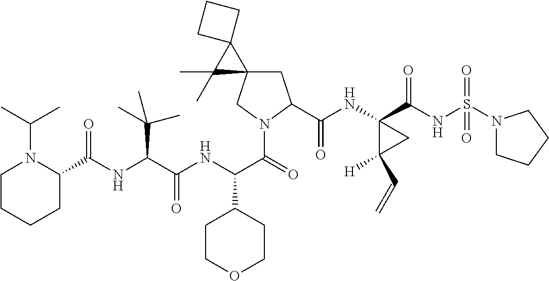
N(C(C(=O)N1CC2(CC1C(NC1(C(NS(N3CCCC3)(=O)=O)=O)C([H])(C=C)C1)=O)C(C)(C)C21CCC1)C1CCOCC1)C(C(NC(=O)C1N(C(C)C)CCCC1)C(C)(C)C)=O
